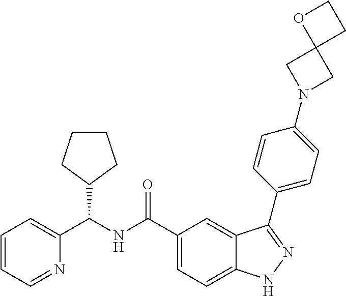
C1=CC=NC(C(NC(C2=CC=C3C(=C2)C(C2=CC=C(N4CC5(C4)CCO5)C=C2)=NN3)=O)C2CCCC2)=C1
